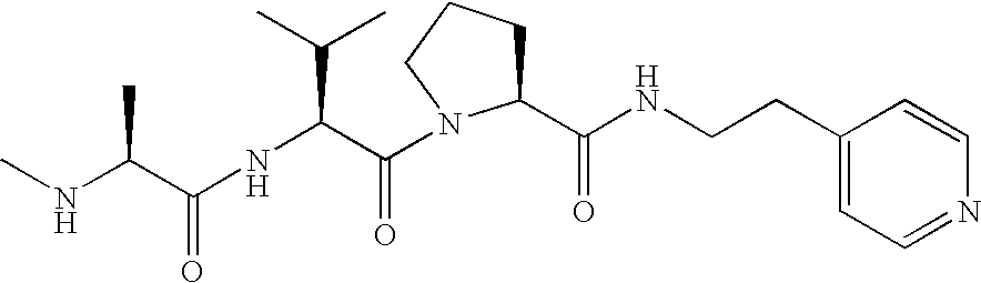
N(C(C(NC(C(=O)N1C(C(NCCC2=CC=NC=C2)=O)CCC1)C(C)C)=O)C)C
